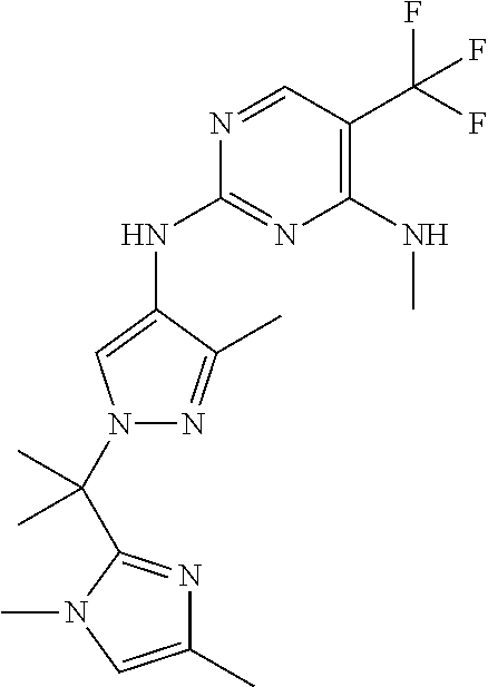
N1(C(C)(C)C2=NC(C)=CN2C)C=C(NC2=NC(NC)=C(C(F)(F)F)C=N2)C(C)=N1
